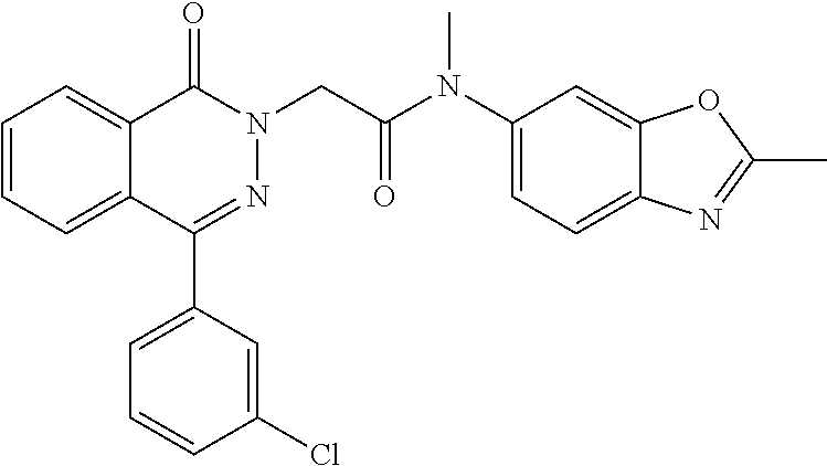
C12=CC=CC=C1C(C1=CC=CC(Cl)=C1)=NN(CC(=O)N(C1=CC=C3C(=C1)OC(C)=N3)C)C2=O
